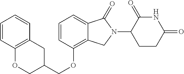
C1=CC(OCC2CC3=C(OC2)C=CC=C3)=C2C(=C1)C(=O)N(C1CCC(=O)NC1=O)C2
